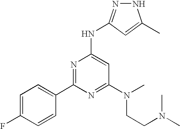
N1N=C(NC2=CC(N(CCN(C)C)C)=NC(C3=CC=C(F)C=C3)=N2)C=C1C
